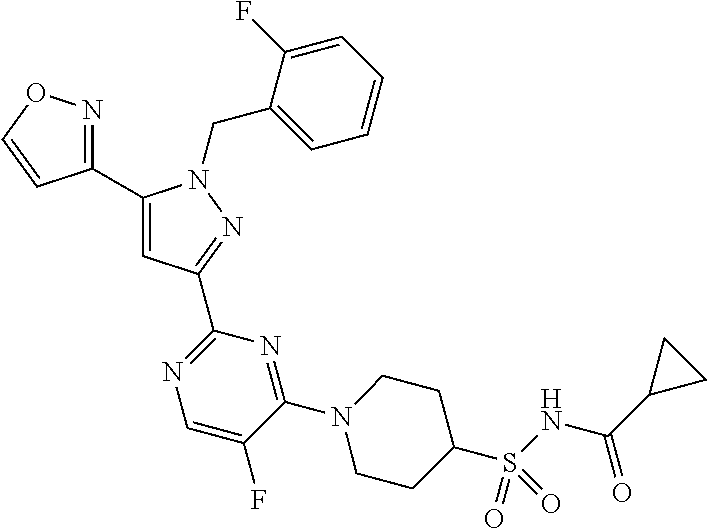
C1(C2=NOC=C2)=CC(C2=NC=C(F)C(N3CCC(S(NC(C4CC4)=O)(=O)=O)CC3)=N2)=NN1CC1=CC=CC=C1F
